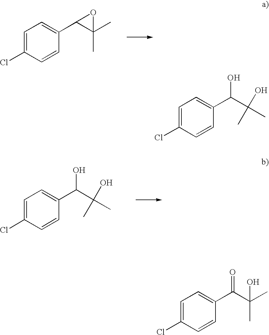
C1=C(Cl)C=CC(C2C(C)(C)O2)=C1.C1=C(Cl)C=CC(C(O)C(C)(O)C)=C1.C1=C(Cl)C=CC(C(O)C(C)(O)C)=C1.C1=C(Cl)C=CC(C(=O)C(C)(C)O)=C1
